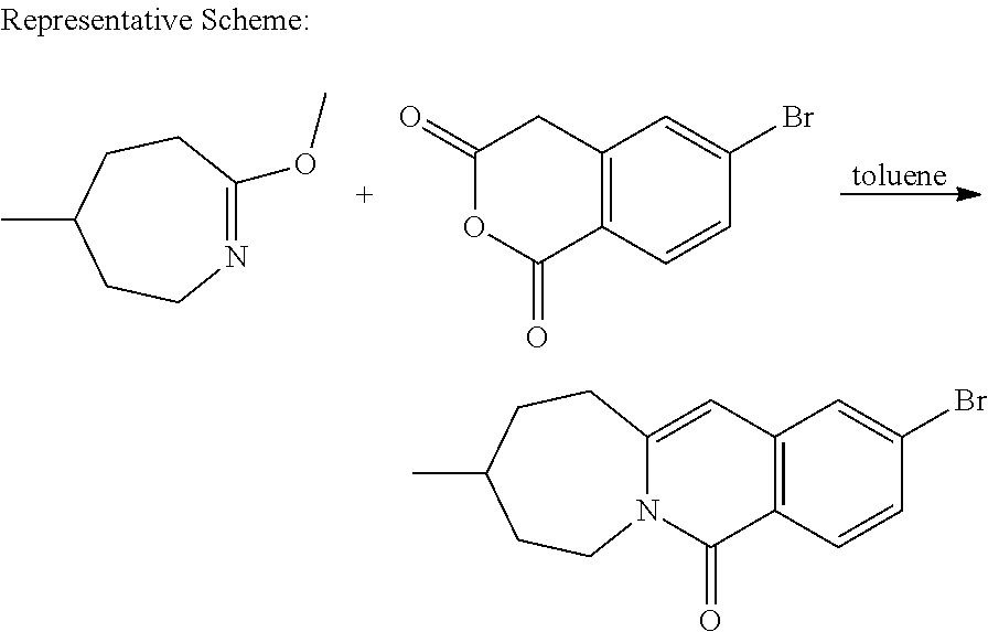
[toluene].N1=C(OC)CCC(C)CC1.C1=CC2=C(C=C1Br)CC(=O)OC2=O.C1=CC2=C(C=C1Br)C=C1N(C2=O)CCC(C)CC1
